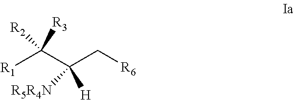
[R1]C([R2])(C([R5R4N])(C[R6])[H])[R3]
